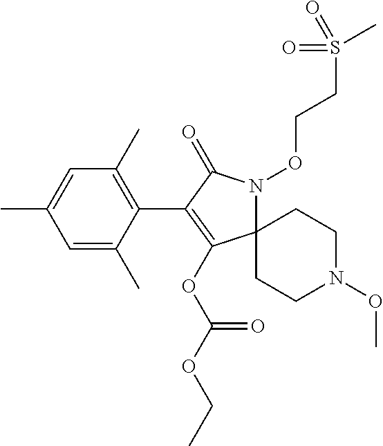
C12(N(OCCS(C)(=O)=O)C(=O)C(C3=C(C)C=C(C)C=C3C)=C1OC(OCC)=O)CCN(OC)CC2
